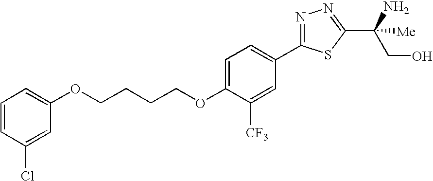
O(CCCCOC1=CC=C(C2=NN=C(C(N)(CO)[Me])S2)C=C1[CF3])C1=CC=CC(Cl)=C1
